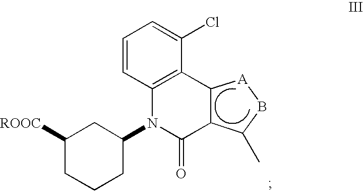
C1([ROOC])CCCC(N2C3=C(C(Cl)=CC=C3)C3C(C2=O)C(C)B[A]3)C1
